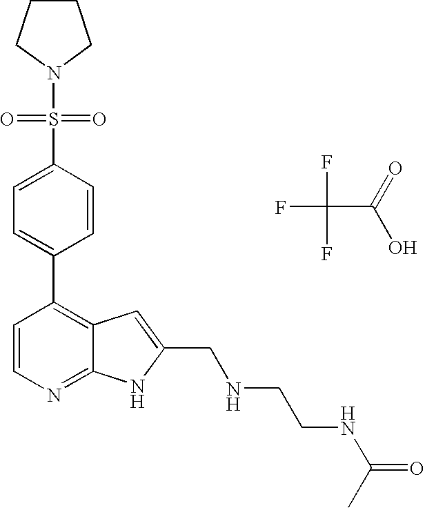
FC(F)(C(=O)O)F.C1(C2=C3C(=NC=C2)NC(CNCCNC(=O)C)=C3)=CC=C(S(N2CCCC2)(=O)=O)C=C1
